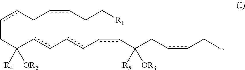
c(CC(cc-cc-ccC(CccCC)([R5])[OR3])([R4])[OR2])cCccCC[R1]
